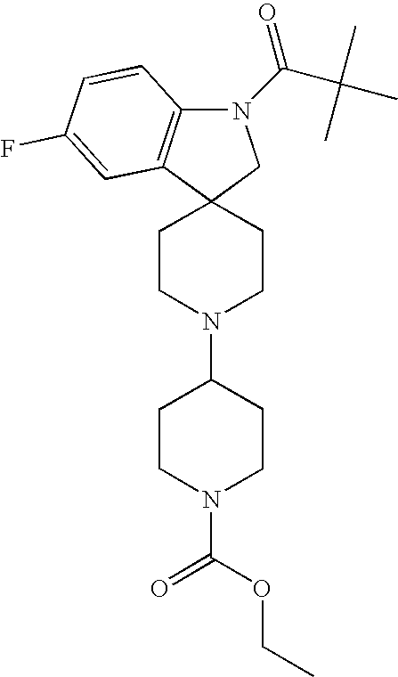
C12(CCN(C3CCN(C(OCC)=O)CC3)CC1)CN(C(C(C)(C)C)=O)C1=C2C=C(F)C=C1
